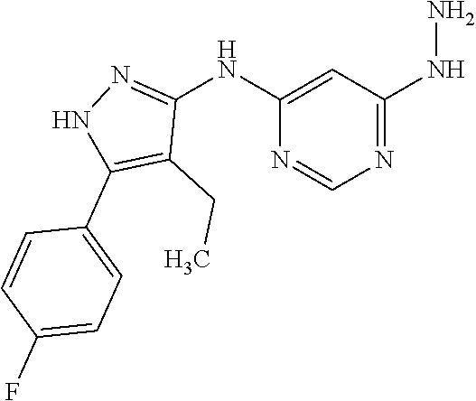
C1(NN)=NC=NC(NC2=NNC(C3=CC=C(F)C=C3)=C2CC)=C1
